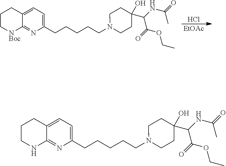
Cl.[EtOAc].C1C[NBoc]C2=NC(CCCCCN3CCC(O)(C(C(OCC)=O)NC(=O)C)CC3)=CC=C2C1.C1CNC2=NC(CCCCCN3CCC(O)(C(C(OCC)=O)NC(=O)C)CC3)=CC=C2C1
